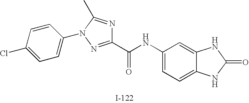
C1=C(Cl)C=CC(N2C(C)=NC(C(NC3=CC=C4C(=C3)NC(=O)N4)=O)=N2)=C1
